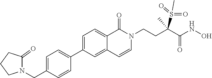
C1=C(C2=CC=C(CN3C(=O)CCC3)C=C2)C=C2C(=C1)C(=O)N(CCC(C(NO)=O)(S(C)(=O)=O)C)C=C2
